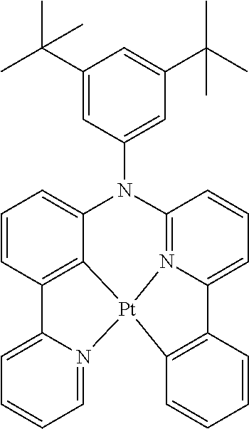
C12=C([Pt]34N5=C(C=CC=C15)N(C1=CC(C(C)(C)C)=CC(C(C)(C)C)=C1)C1=CC=CC(=C31)C1=CC=CC=N14)C=CC=C2
